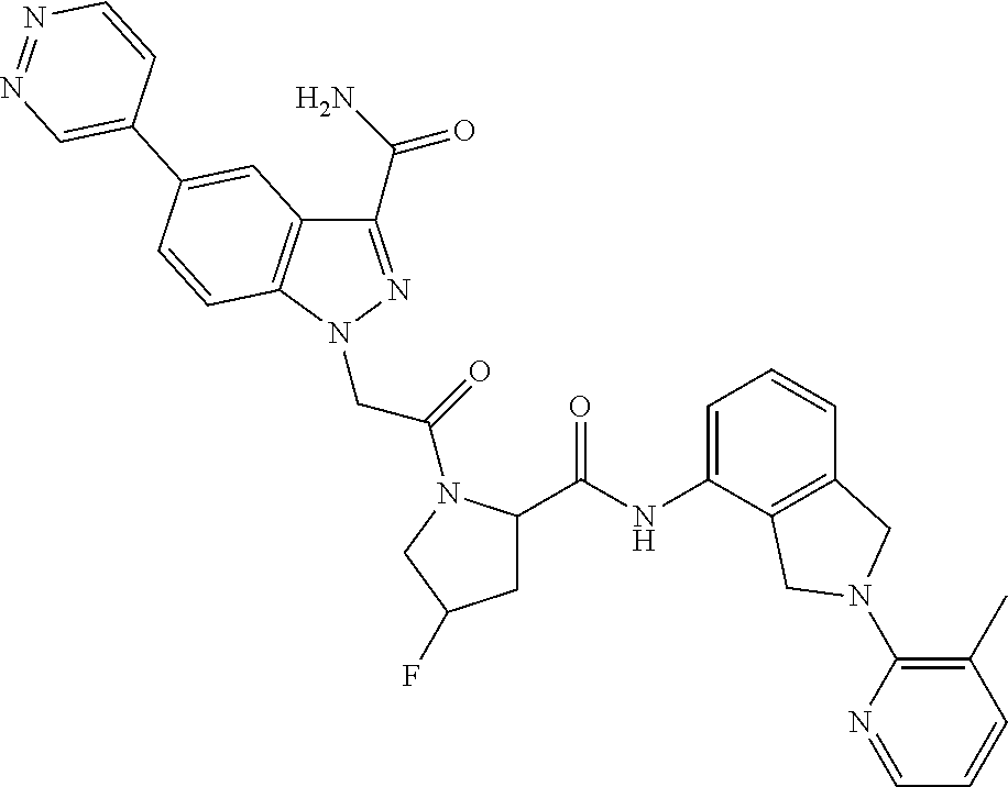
C1(C(N)=O)=NN(CC(=O)N2C(C(=O)NC3=CC=CC4=C3CN(C3=C(C)C=CC=N3)C4)CC(F)C2)C2=C1C=C(C1=CN=NC=C1)C=C2
